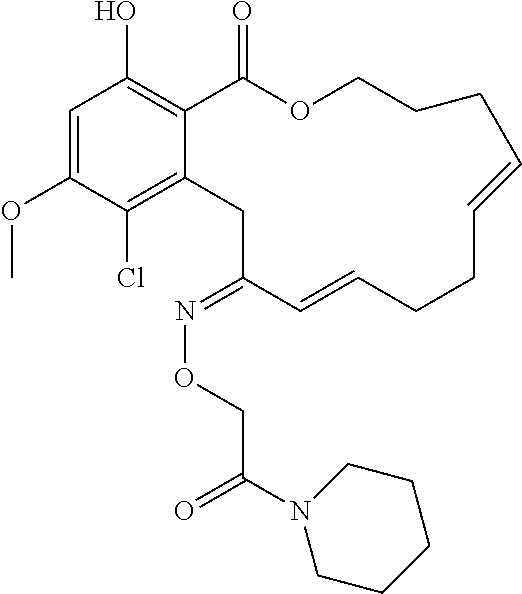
C1=C(OC)C(Cl)=C2C(=C1O)C(=O)OCCCC=CCCC=CC(=NOCC(N1CCCCC1)=O)C2
